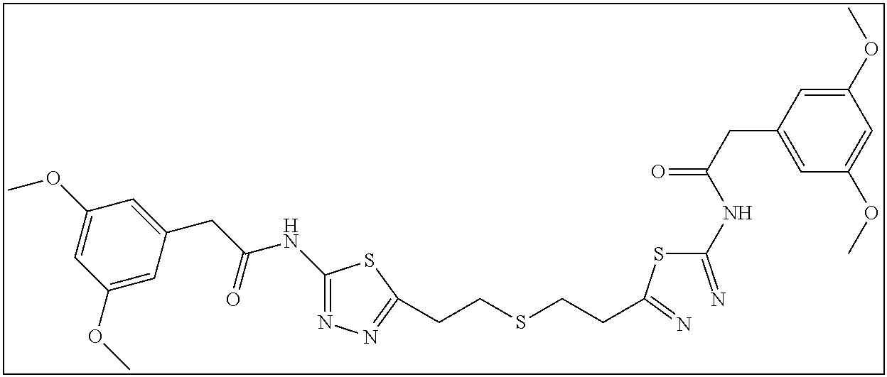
C1(NC(CC2=CC(OC)=CC(OC)=C2)=O)=NN=C(CCSCCC(SC(=N)NC(CC2=CC(OC)=CC(OC)=C2)=O)=N)S1
